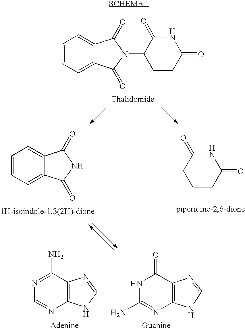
C1=CC=C2C(=C1)C(=O)N(C1CCC(=O)NC1=O)C2=O.C1=CC=C2C(=C1)C(=O)NC2=O.C1CCC(=O)NC1=O.N1=C(N)C2=C(N=C1)NC=N2.N1C(N)=NC2=C(C1=O)N=CN2
